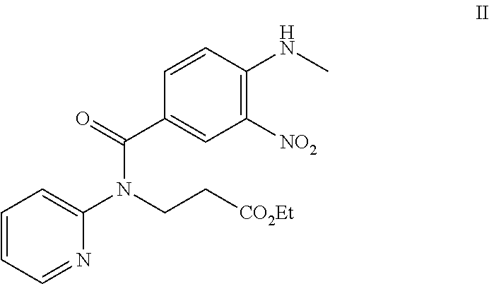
C1=CC=NC(N(CC[CO2Et])C(C2=CC([NO2])=C(NC)C=C2)=O)=C1
